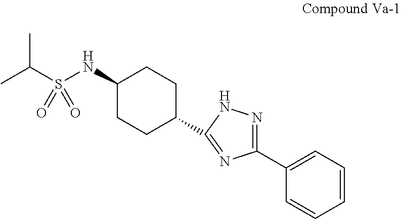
CC(S(NC1CCC(C2=NC(C3=CC=CC=C3)=NN2)CC1)(=O)=O)C
